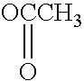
[OCCH3]=O
